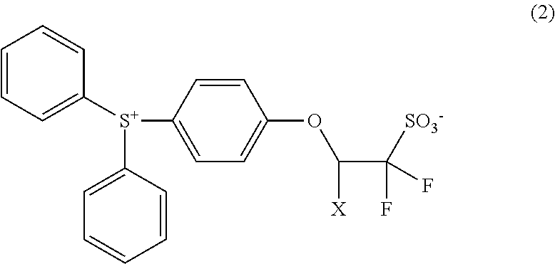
C1=CC=C([S+](C2=CC=CC=C2)C2=CC=C(OC(C(F)([SO3-])F)[X])C=C2)C=C1
